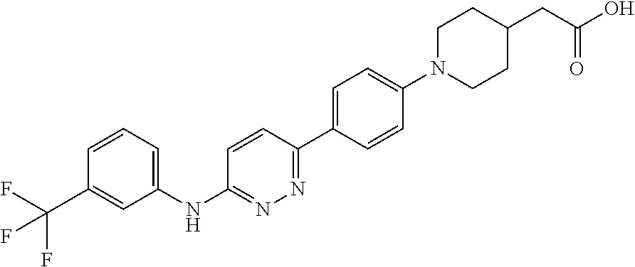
C1=CC=C(NC2=NN=C(C3=CC=C(N4CCC(CC(=O)O)CC4)C=C3)C=C2)C=C1C(F)(F)F
